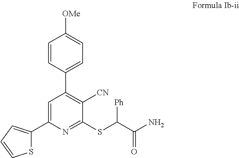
C1=C(C2=CC=CS2)N=C(SC(C(N)=O)[Ph])C([CN])=C1C1=CC=C([OMe])C=C1
